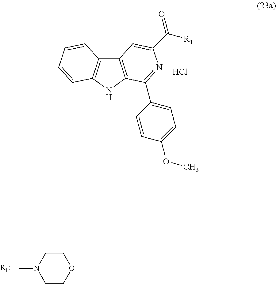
CN1CCOCC1.C12=C(NC3=C1C=CC=C3)C(C1=CC=C(OC)C=C1)=NC(C(=O)[R1])=C2.Cl
